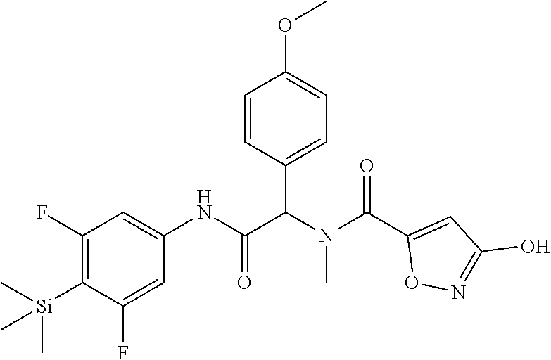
C1(F)=C([Si](C)(C)C)C(F)=CC(NC(C(N(C(C2=CC(O)=NO2)=O)C)C2=CC=C(OC)C=C2)=O)=C1
